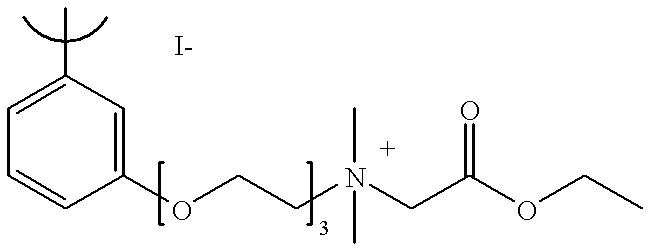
C1=C(C)C=C(OCCN(C)(CC(=O)OCC)C)C=C1
